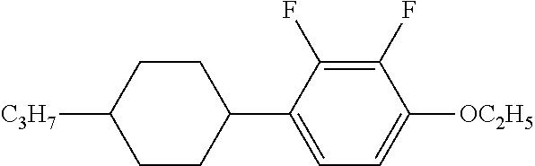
C1(F)=C(F)C(C2CCC([C3H7])CC2)=CC=C1[OC2H5]
